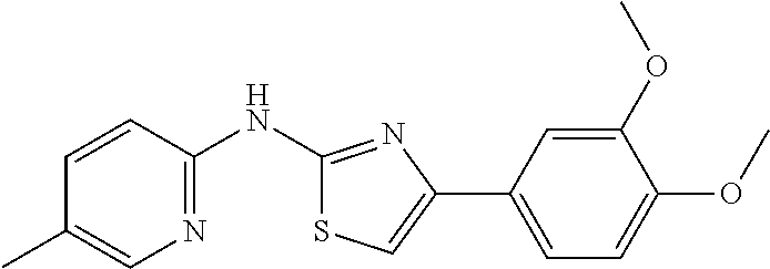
C1=CC(NC2=NC(C3=CC=C(OC)C(OC)=C3)=CS2)=NC=C1C
